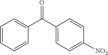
C1(C(C2=CC=C([NO2])C=C2)=O)=CC=CC=C1
